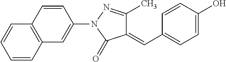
C12=C(C=CC(N3C(=O)C(=CC4=CC=C(O)C=C4)C(C)=N3)=C1)C=CC=C2
